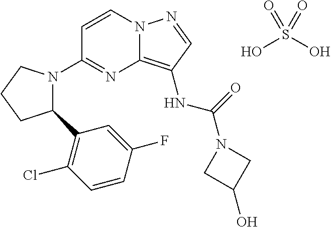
C1=CN2C(=C(NC(N3CC(O)C3)=O)C=N2)N=C1N1C(C2=C(Cl)C=CC(F)=C2)CCC1.OS(O)(=O)=O
